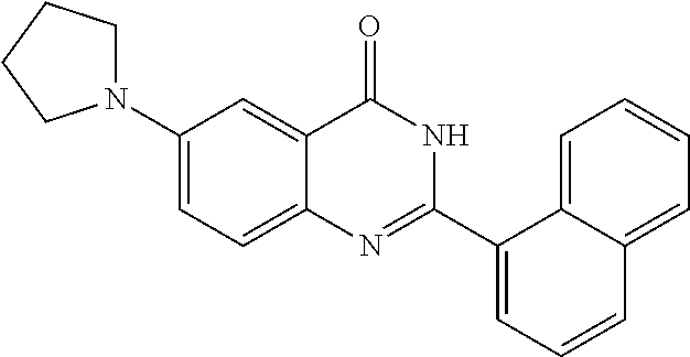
N1(C2=CC=C3C(=C2)C(=O)NC(C2=CC=CC4=CC=CC=C24)=N3)CCCC1
